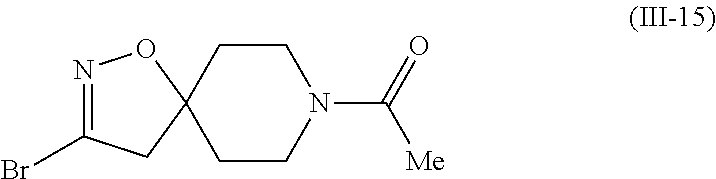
N1=C(Br)CC2(O1)CCN(C(=O)[Me])CC2
